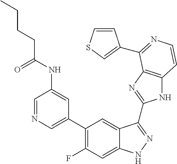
C1=C(C2=C(F)C=C3C(=C2)C(C2=NC4=C(N2)C=CN=C4C2=CSC=C2)=NN3)C=C(NC(CCCC)=O)C=N1
